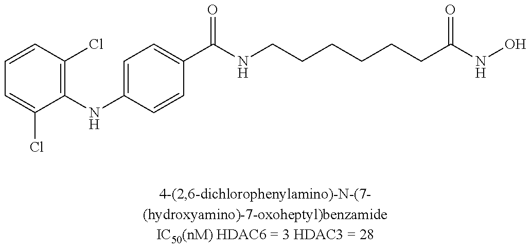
C1=CC(Cl)=C(NC2=CC=C(C(NCCCCCCC(NO)=O)=O)C=C2)C(Cl)=C1
